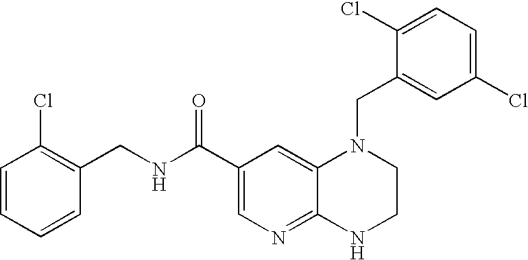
C12=NC=C(C(=O)NCC3=C(Cl)C=CC=C3)C=C1N(CC1=CC(Cl)=CC=C1Cl)CCN2
